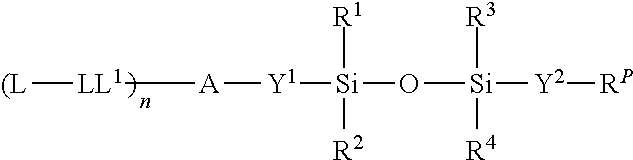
[(L][LL1][A][Y1][Si](O[Si]([Y2][RP])([R3])[R4])([R1])[R2]
